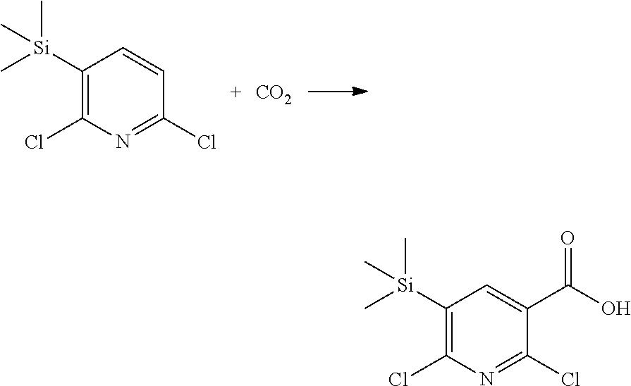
C1([Si](C)(C)C)=C(Cl)N=C(Cl)C=C1.[CO2].C1([Si](C)(C)C)=C(Cl)N=C(Cl)C(C(=O)O)=C1
